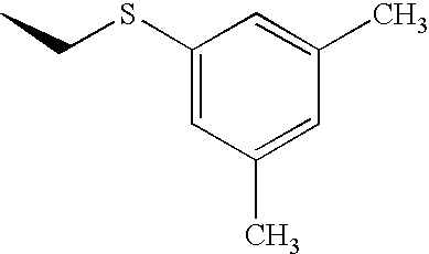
C1=C(C)C=C(C)C=C1SCC
